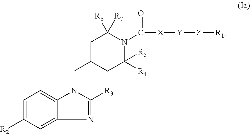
C1=C([R2])C=C2C(=C1)N(CC1CC([R5])([R4])N(C(=O)[X][Y][Z][R1])C([R6])([R7])C1)C([R3])=N2
